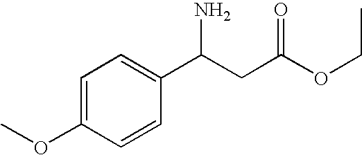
C1=C(OC)C=CC(C(CC(=O)OCC)N)=C1
